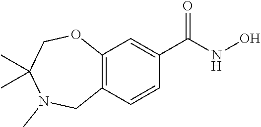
C12=C(C=CC(C(NO)=O)=C1)CN(C)C(C)(C)CO2
